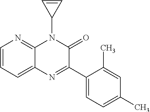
C1=CC=C2C(=N1)N(C1C=C1)C(=O)C(C1=CC=C(C)C=C1C)=N2
